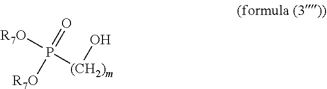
P(=O)([(CH2)m]O)([R7O])[R7O]
